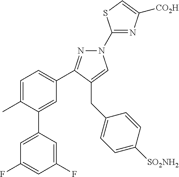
C1(N2N=C(C3=CC=C(C)C(C4=CC(F)=CC(F)=C4)=C3)C(CC3=CC=C([SO2NH2])C=C3)=C2)=NC([CO2H])=CS1
